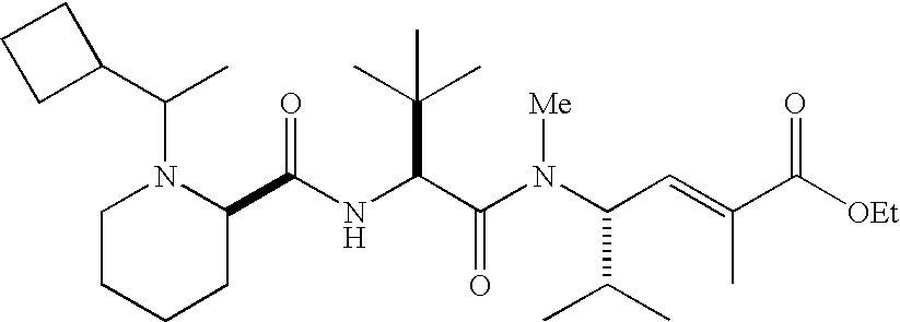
N(C(C(N(C(C(C)C)C=C(C)C([OEt])=O)[Me])=O)C(C)(C)C)C(=O)C1N(C(C2CCC2)C)CCCC1
